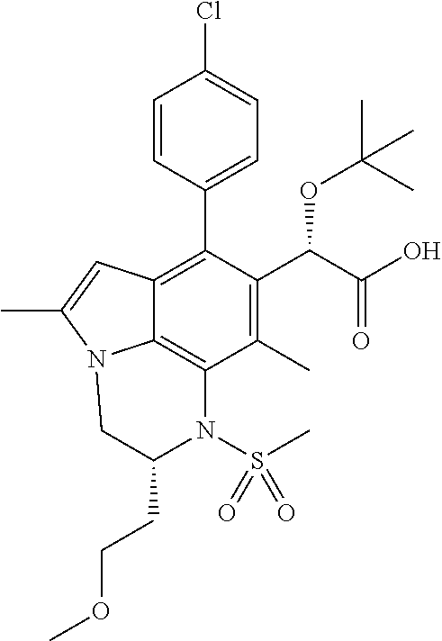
C1=CC(C2=C3C4=C(C(C)=C2C(C(=O)O)OC(C)(C)C)N(S(=O)(C)=O)C(CCOC)CN4C(C)=C3)=CC=C1Cl
